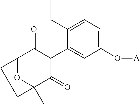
C12OC(C)(C(=O)C(C3=CC(O[A])=CC=C3CC)C1=O)CC2
